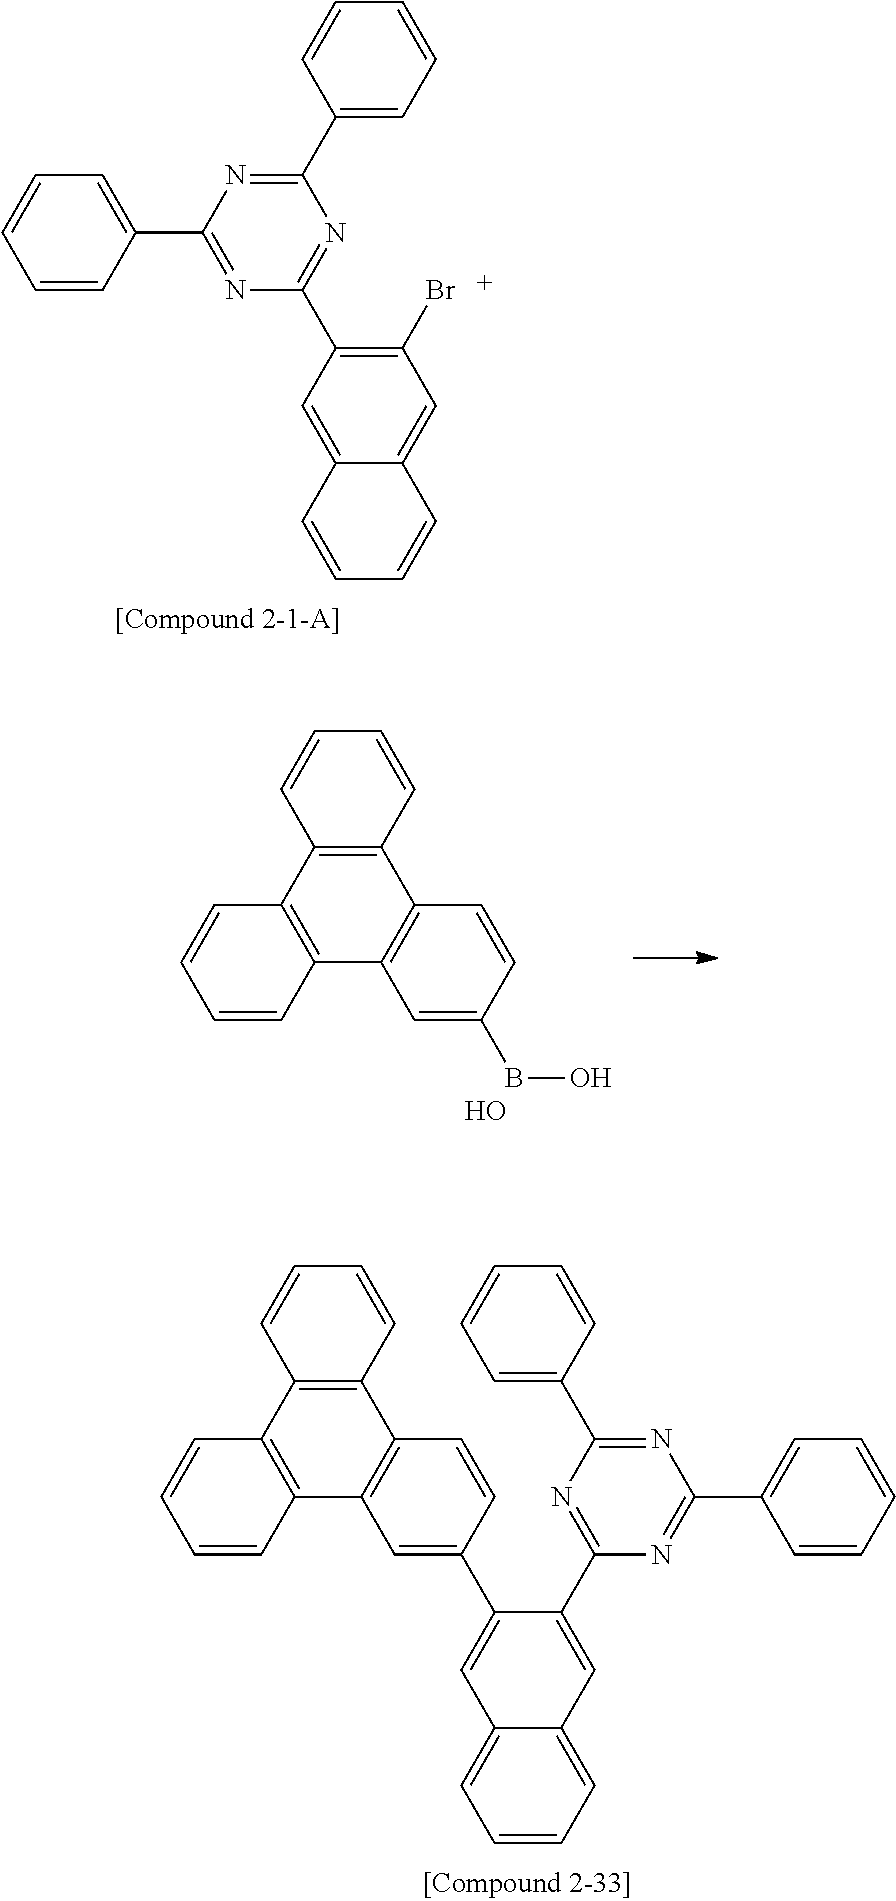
C1=CC(C2=NC(C3=CC=CC=C3)=NC(C3=C(Br)C=C4C(=C3)C=CC=C4)=N2)=CC=C1.C12=C(C3=C(C4=C1C=CC(BO)=C4)C=CC=C3)C=CC=C2.O.C12=C(C3=C(C4=C1C=CC(C1=CC5=CC=CC=C5C=C1C1=NC(C5=CC=CC=C5)=NC(C5=CC=CC=C5)=N1)=C4)C=CC=C3)C=CC=C2
